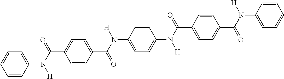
C1=CC(N(C(C2=CC=C(C(N(C3=CC=C(N(C(C4=CC=C(C(=O)N(C5=CC=CC=C5)[H])C=C4)=O)[H])C=C3)[H])=O)C=C2)=O)[H])=CC=C1
